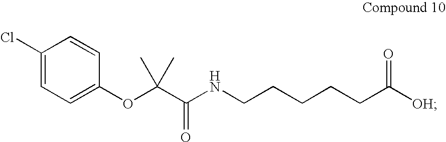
C1(Cl)=CC=C(OC(C(NCCCCCC(=O)[OH])=O)(C)C)C=C1
